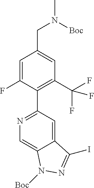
C1(C(F)(F)F)=C(C2=NC=C3C(=C2)C(I)=NN3[Boc])C(F)=CC(CN([Boc])C)=C1
